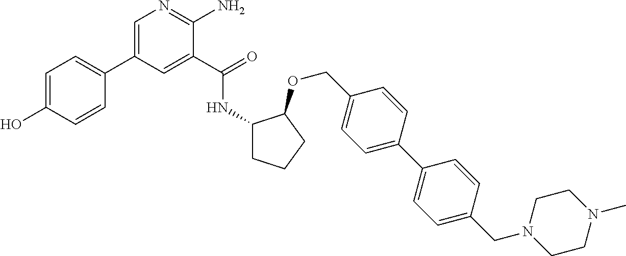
C1=C(C2=CC=C(O)C=C2)C=C(C(=O)NC2CCCC2OCC2=CC=C(C3=CC=C(CN4CCN(C)CC4)C=C3)C=C2)C(N)=N1
